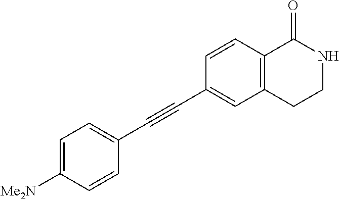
C1=C([Me2N])C=CC(C#CC2=CC3=C(C=C2)C(=O)NCC3)=C1
